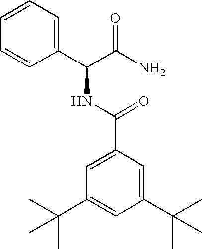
C1(C(C(N)=O)NC(C2=CC(C(C)(C)C)=CC(C(C)(C)C)=C2)=O)=CC=CC=C1
